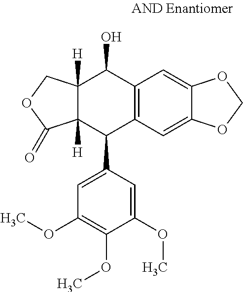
C12([H])C([H])(C(C3=CC(OC)=C(OC)C(OC)=C3)C3=C(C1O)C=C1C(=C3)OCO1)C(=O)OC2
